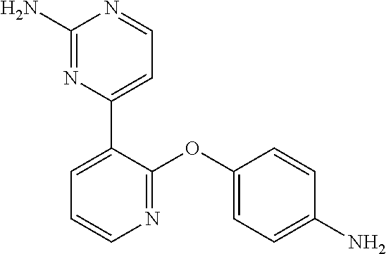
C1(C2=CC=CN=C2OC2=CC=C(N)C=C2)=CC=NC(N)=N1
